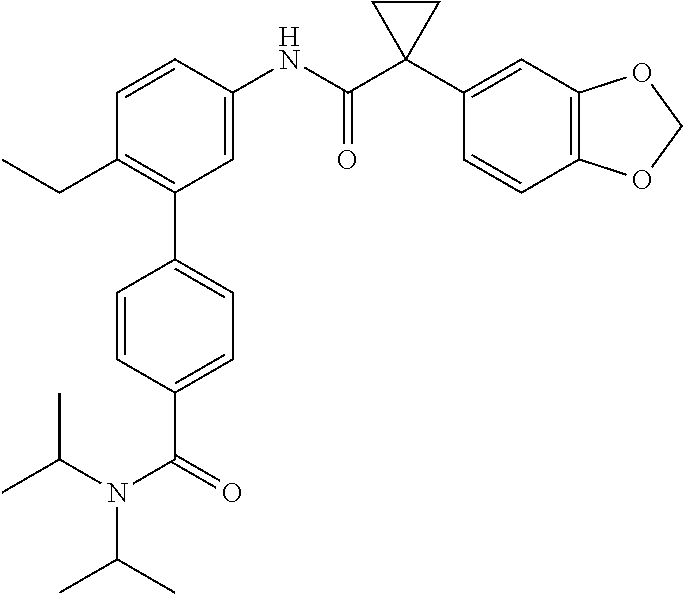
C1=C(NC(C2(C3=CC4=C(C=C3)OCO4)CC2)=O)C=CC(CC)=C1C1=CC=C(C(N(C(C)C)C(C)C)=O)C=C1
